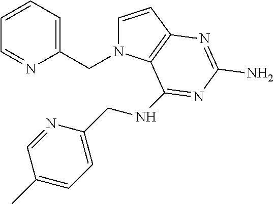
C1=CC=C(CN2C=CC3=C2C(NCC2=CC=C(C)C=N2)=NC(N)=N3)N=C1
